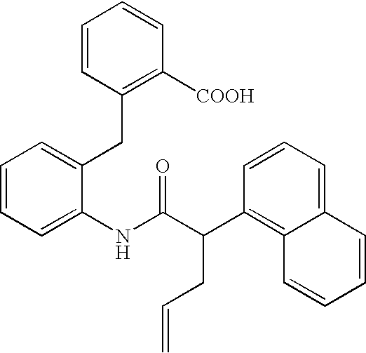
C1=CC=C(NC(C(C2=C3C(=CC=C2)C=CC=C3)CC=C)=O)C(CC2=C([COOH])C=CC=C2)=C1
